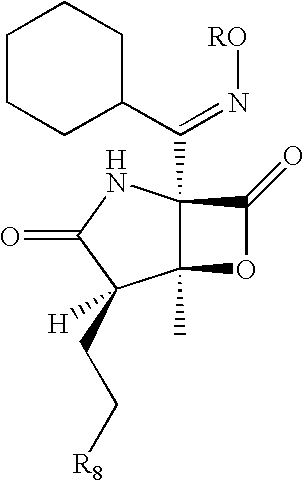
C12(C)C(C(C3CCCCC3)=N[RO])(NC(=O)C1(CC[R8])[H])C(=O)O2
